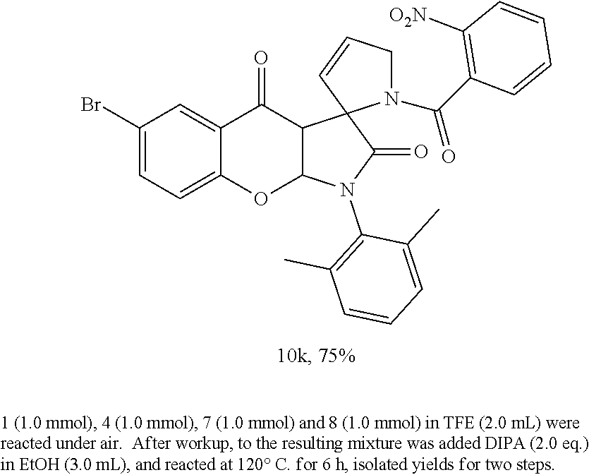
C1(Br)=CC=C2C(=C1)C(=O)C1C(O2)N(C2=C(C)C=CC=C2C)C(=O)C12N(C(=O)C1=C([O2N])C=CC=C1)CC=C2
